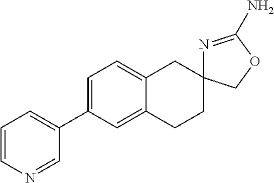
C12=CC(C3=CC=CN=C3)=CC=C1CC1(CC2)N=C(N)OC1
